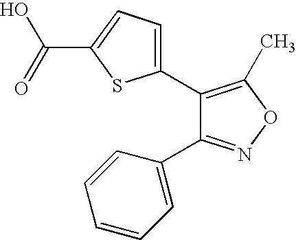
C1(C2=CC=C(C(=O)O)S2)=C(C)ON=C1C1=CC=CC=C1
